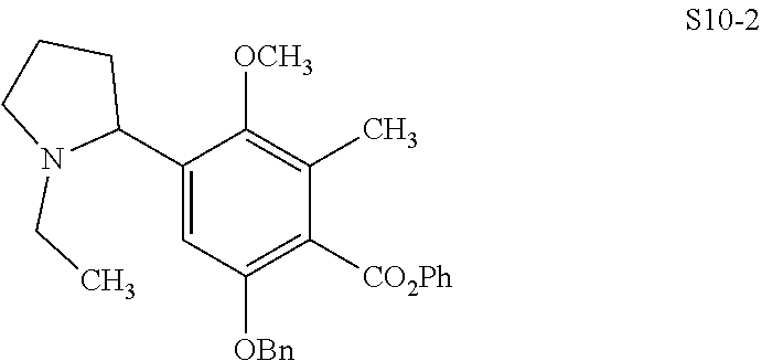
C1(C2CCCN2CC)=CC([OBn])=C([CO2Ph])C(C)=C1[OCH3]
